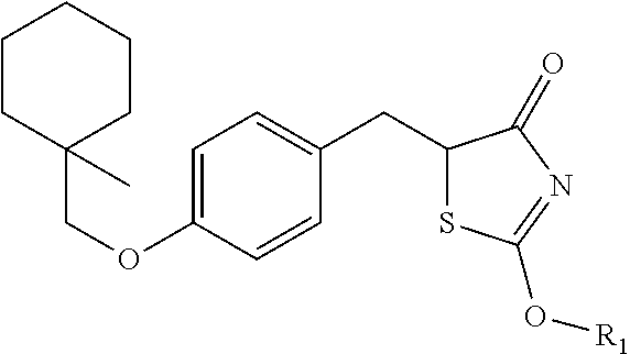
C1=CC(CC2SC(O[R1])=NC2=O)=CC=C1OCC1(C)CCCCC1
